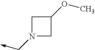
N1(C->C)CC(OC)C1
